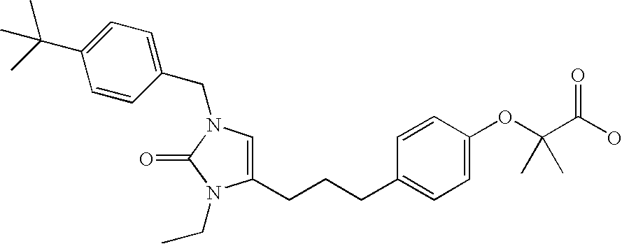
C1(CN2C(=O)N(CC)C(CCCC3=CC=C(OC(C(O)=O)(C)C)C=C3)=C2)=CC=C(C(C)(C)C)C=C1
